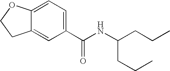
C12=CC(C(NC(CCC)CCC)=O)=CC=C1OCC2
